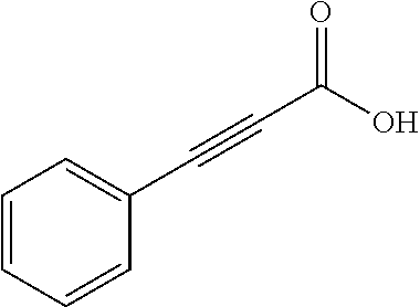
C1=CC=CC(C#CC(O)=O)=C1
